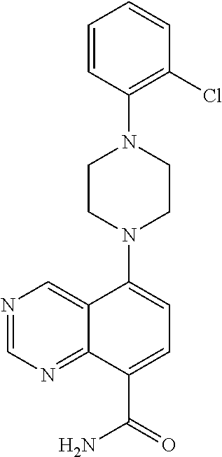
C1=CC(N2CCN(C3=CC=C(C(=O)N)C4=NC=NC=C43)CC2)=C(Cl)C=C1
